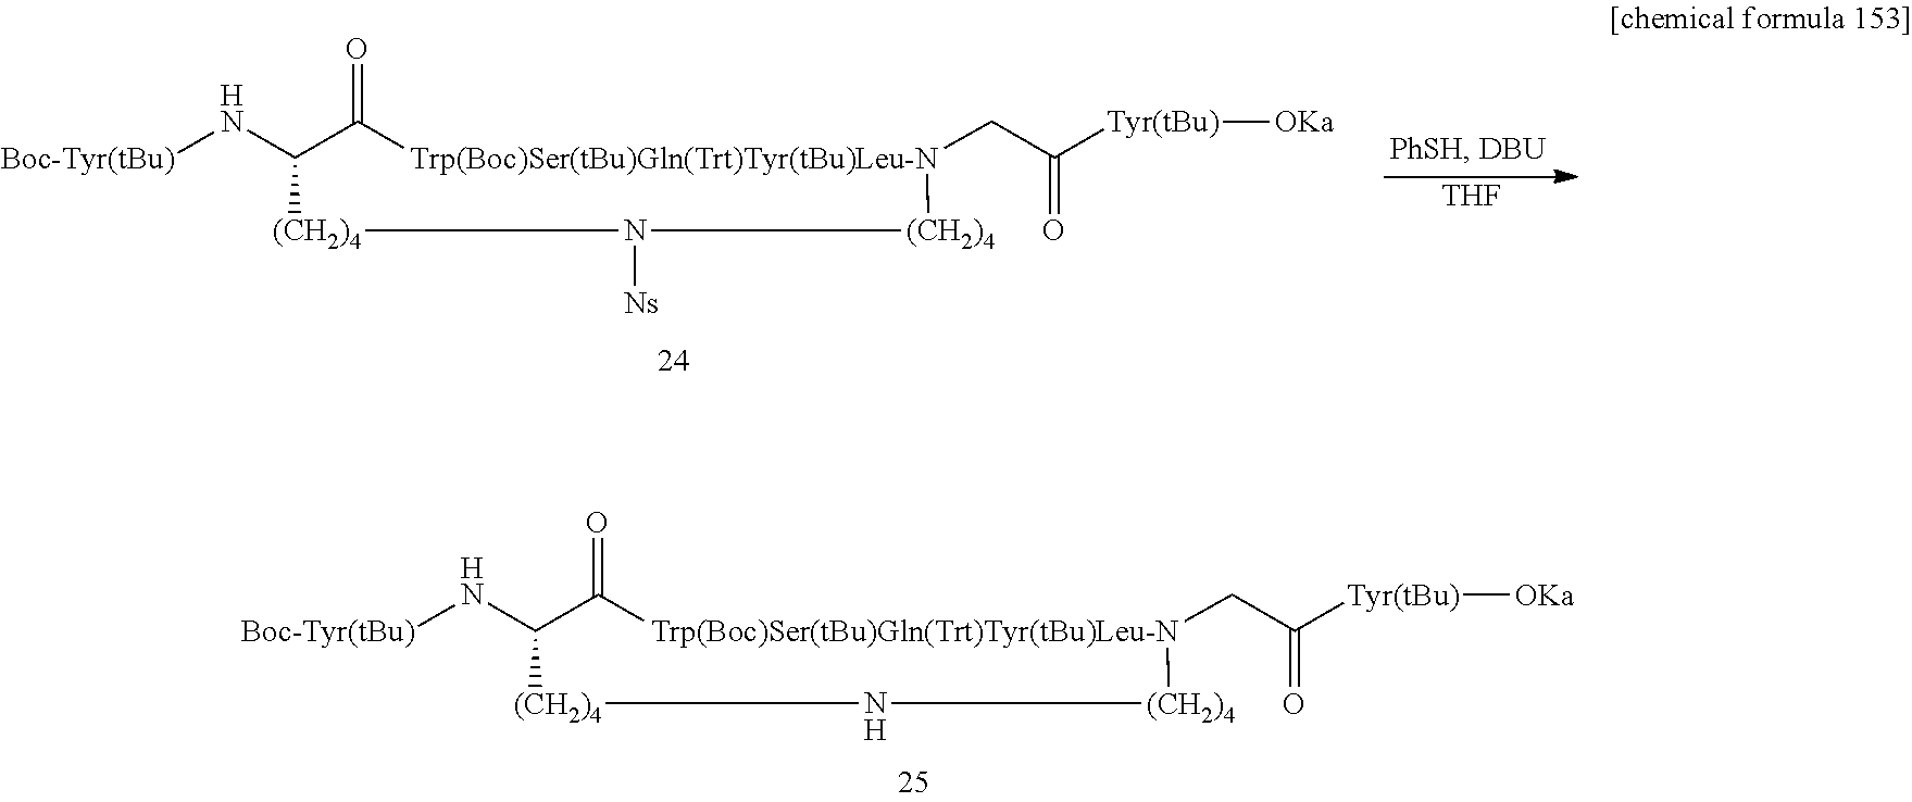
[Boc-Tyr(tBu)]NC1C(=O)[Trp(Boc)Ser(tBu)Gln(Trt)Tyr(tBu)Leu-N](CC([Tyr(tBu)][OKa])=O)[(CH2)4]N[(CH2)4]1.[Boc-Tyr(tBu)]NC1C(=O)[Trp(Boc)Ser(tBu)Gln(Trt)Tyr(tBu)Leu-N](CC([Tyr(tBu)][OKa])=O)[(CH2)4]N([Ns])[(CH2)4]1.[THF]
